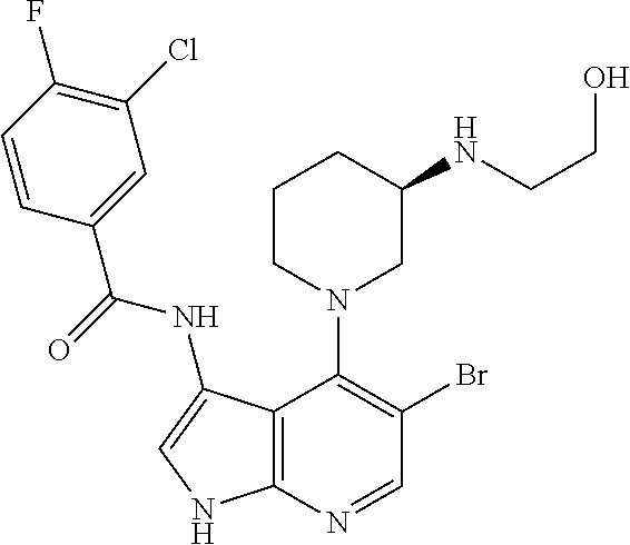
C12=C(N=CC(Br)=C1N1CC(NCCO)CCC1)NC=C2NC(C1=CC(Cl)=C(F)C=C1)=O
